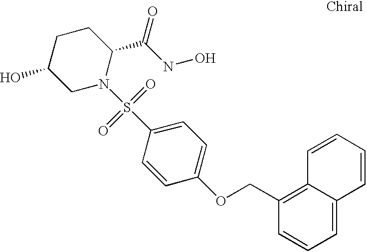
C1C(O)CN(S(C2=CC=C(OCC3=C4C(=CC=C3)C=CC=C4)C=C2)(=O)=O)C(C(NO)=O)C1
